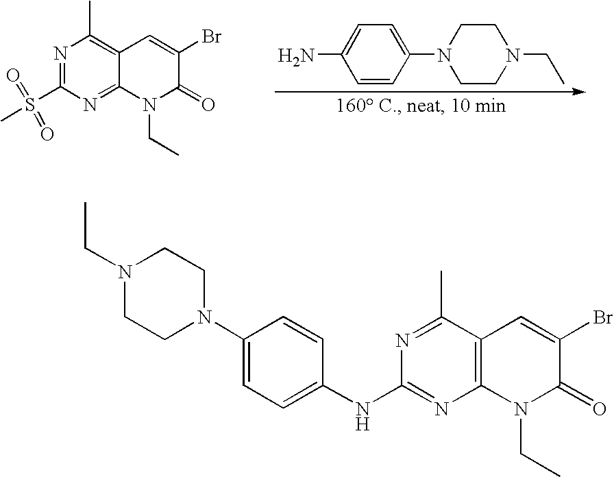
N1(C2=CC=C(N)C=C2)CCN(CC)CC1.N1=C(S(=O)(C)=O)N=C2C(=C1C)C=C(Br)C(=O)N2CC.N1=C(C)C2=C(N=C1NC1=CC=C(N3CCN(CC)CC3)C=C1)N(CC)C(=O)C(Br)=C2
